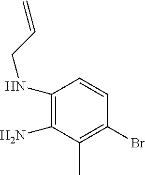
C1(NCC=C)=C(N)C(C)=C(Br)C=C1
